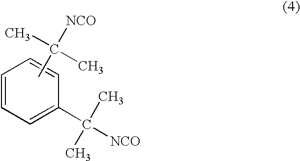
C1=CC=C(C([NCO])(C)C)C=C1.CC([NCO])(C)C
